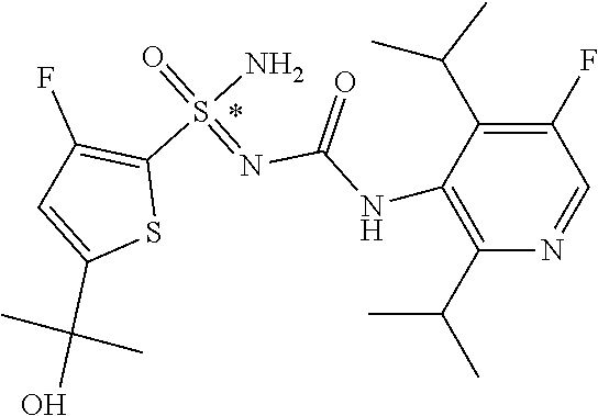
S(=NC(=O)NC1=C(C(C)C)N=CC(F)=C1C(C)C)(N)(C1=C(F)C=C(C(O)(C)C)S1)=O
